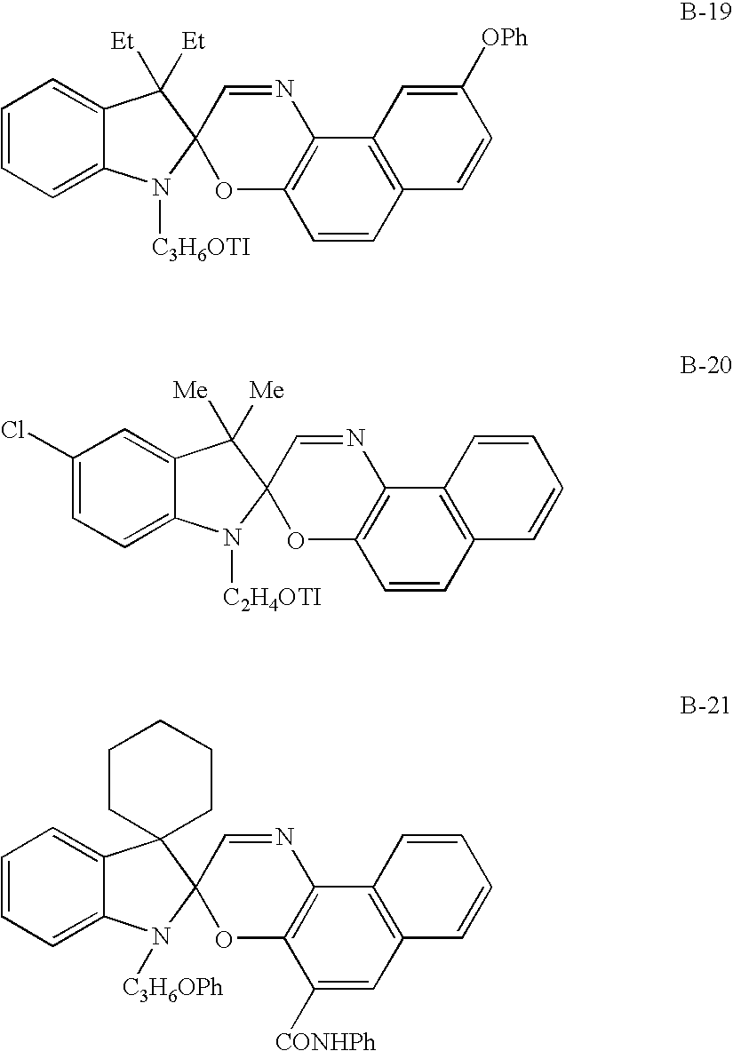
C1=CC=C2C(=C1)C([Et])([Et])C1(N2[C3H6OTI])OC2=C(N=C1)C1=C(C=C2)C=CC([OPh])=C1.C1(Cl)=CC=C2C(=C1)C([Me])([Me])C1(N2[C2H4OTI])OC2=C(N=C1)C1=C(C=C2)C=CC=C1.N1=CC2(OC3=C1C1=C(C=C3[CONHPh])C=CC=C1)N([C3H6OPh])C1=CC=CC=C1C21CCCCC1
